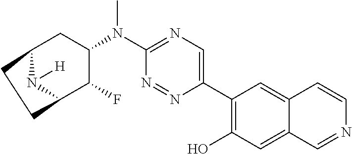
C12N([H])C(C(F)C(N(C3=NC=C(C4=C(O)C=C5C(=C4)C=CN=C5)N=N3)C)C1)CC2
